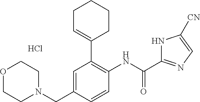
C1=C(CN2CCOCC2)C=CC(NC(=O)C2=NC=C([CN])N2)=C1C1=CCCCC1.Cl
